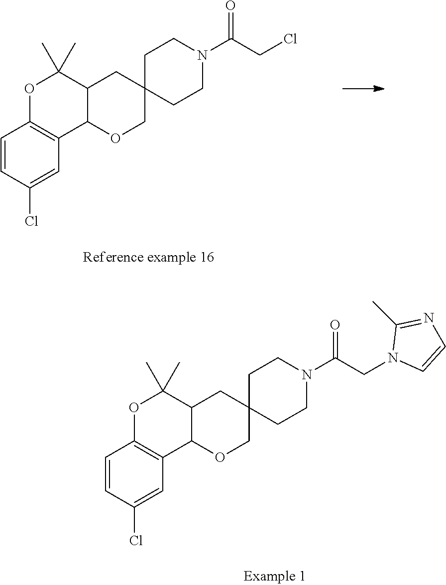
C1=CC(Cl)=CC2=C1OC(C)(C)C1C2OCC2(C1)CCN(C(CCl)=O)CC2.C1=CC(Cl)=CC2=C1OC(C)(C)C1C2OCC2(C1)CCN(C(CN1C=CN=C1C)=O)CC2
